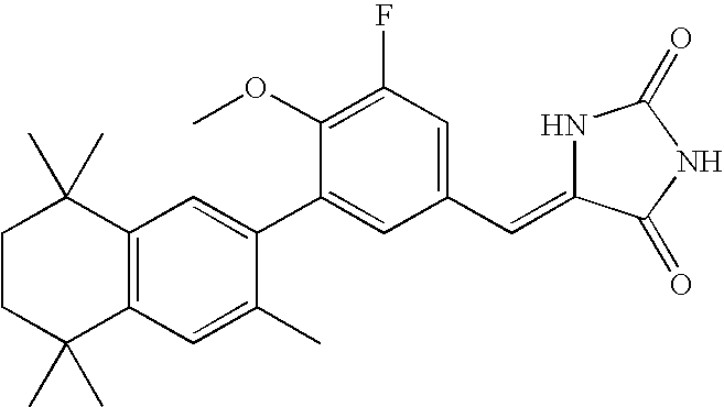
C1CC(C)(C)C2=C(C1(C)C)C=C(C1=CC(C=C3NC(=O)NC3=O)=CC(F)=C1OC)C(C)=C2
